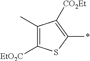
C1(C)=C([EtO2C])SC(*)=C1[CO2Et]
